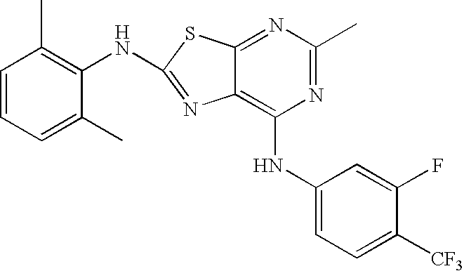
N1=C(C)N=C2C(=C1NC1=CC=C([CF3])C(F)=C1)N=C(NC1=C(C)C=CC=C1C)S2
